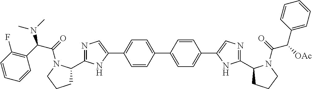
C1(C2=CC=C(C3=CN=C(C4CCCN4C(C(C4=CC=CC=C4)[OAc])=O)N3)C=C2)=CC=C(C2=CN=C(C3CCCN3C(C(C3=C(F)C=CC=C3)N(C)C)=O)N2)C=C1
